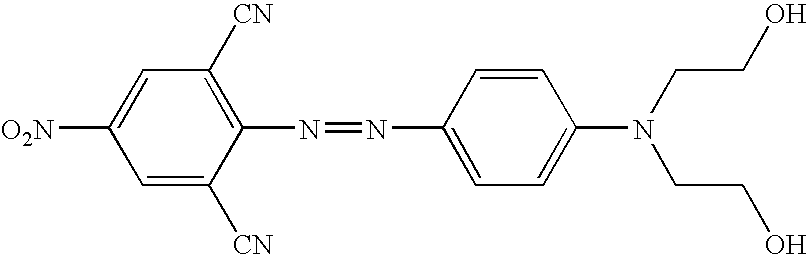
[O2N]C1=CC([CN])=C(N=NC2=CC=C(N(CCO)CCO)C=C2)C([CN])=C1
